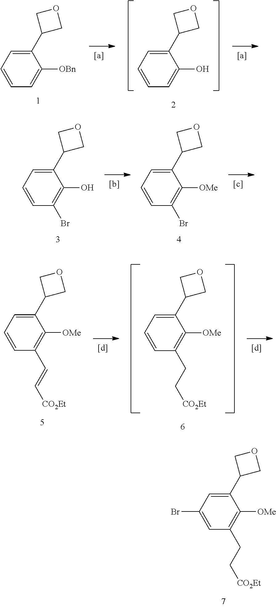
C1(C2COC2)=CC=CC=C1[OBn].C1(C2COC2)=CC=CC=C1O.C1(C2COC2)=CC=CC(Br)=C1O.C1(C2COC2)=CC=CC(Br)=C1[OMe].C1(C2COC2)=CC(Br)=CC(CC[CO2Et])=C1[OMe].C1(C2COC2)=CC=CC(CC[CO2Et])=C1[OMe].C1(C2COC2)=CC=CC(C=C[CO2Et])=C1[OMe]
